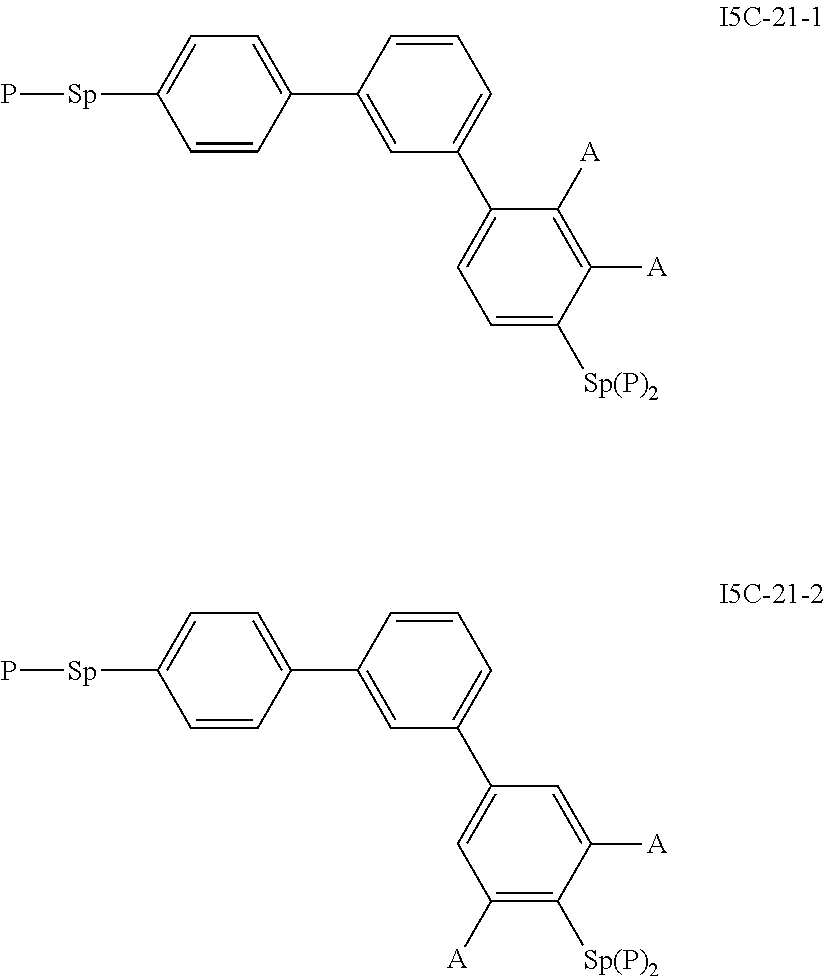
C1=CC=C(C2=CC=C([Sp(P)2])C([A])=C2[A])C=C1C1=CC=C([Sp]P)C=C1.C1=CC=C(C2=CC([A])=C([Sp(P)2])C([A])=C2)C=C1C1=CC=C([Sp]P)C=C1
